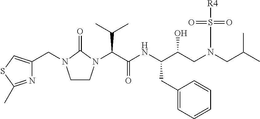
N1=C(C)SC=C1CN1CCN(C(C(NC(C(CN(CC(C)C)S([R4])(=O)=O)O)CC2=CC=CC=C2)=O)C(C)C)C1=O
